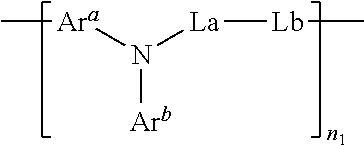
C[Ara]N([La][Lb]C)[Arb]
